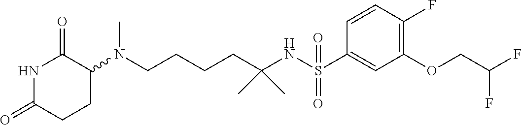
C(CCCC(NS(C1=CC(OCC(F)F)=C(F)C=C1)(=O)=O)(C)C)N(C1C(=O)NC(=O)CC1)C
